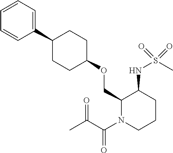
C1(COC2CCC(C3=CC=CC=C3)CC2)N(C(C(C)=O)=O)CCCC1NS(C)(=O)=O
